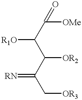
C(C([R1O])C([OR2])C(=[RN])C[OR3])([OMe])=O
